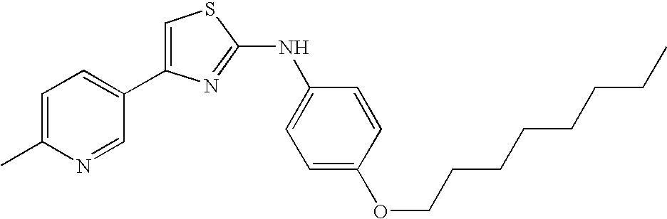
C1=C(C2=CC=C(C)N=C2)N=C(NC2=CC=C(OCCCCCCCC)C=C2)S1
